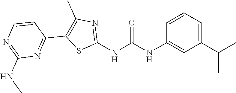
C1(C(C)C)=CC=CC(NC(NC2=NC(C)=C(C3=NC(NC)=NC=C3)S2)=O)=C1
